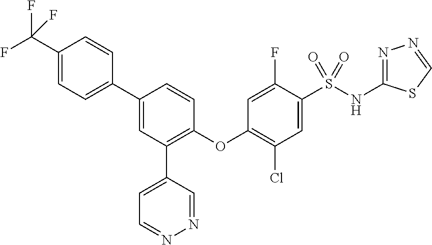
C1(C(F)(F)F)=CC=C(C2=CC(C3=CC=NN=C3)=C(OC3=C(Cl)C=C(S(NC4=NN=CS4)(=O)=O)C(F)=C3)C=C2)C=C1
